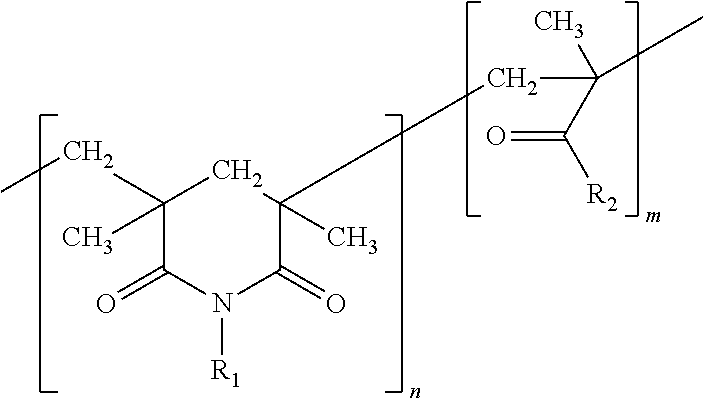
C1(CC)(C)C(=O)N([R1])C(=O)C(C)(CC(C([R2])=O)(C)C)C1
